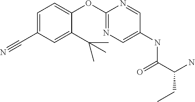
C1(OC2=CC=C(C#N)C=C2C(C)(C)C)=NC=C(NC(C(N)CC)=O)C=N1
